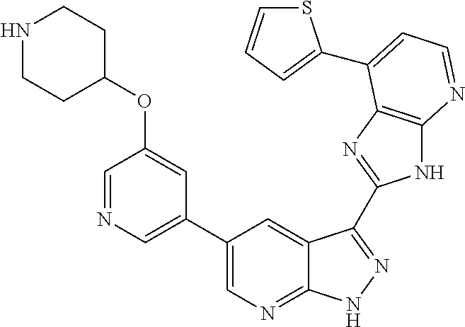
C1(C2=CN=CC(OC3CCNCC3)=C2)=CN=C2C(=C1)C(C1=NC3=C(N1)N=CC=C3C1=CC=CS1)=NN2
